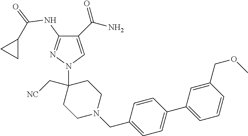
C1(C(N)=O)=CN(C2(C[NC])CCN(CC3=CC=C(C4=CC=CC(COC)=C4)C=C3)CC2)N=C1NC(=O)C1CC1
